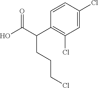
C1=CC(Cl)=CC(Cl)=C1C(C(O)=O)CCCCl
